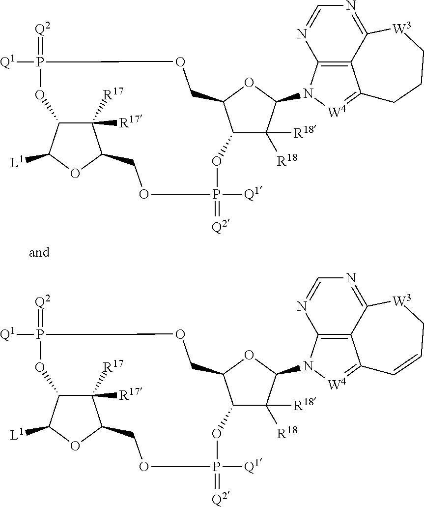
C1([R18])([R18])C2C(OC1N1[W4]=C3C4=C1N=CN=C4[W3]CCC3)COP([Q1])(=[Q2])OC1C([R17])([R17])C(COP([Q1])(=[Q2])O2)OC1[L1].C1([R18])([R18])C2C(OC1N1[W4]=C3C4=C1N=CN=C4[W3]CC=C3)COP([Q1])(=[Q2])OC1C([R17])([R17])C(COP([Q1])(=[Q2])O2)OC1[L1]
